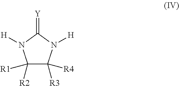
C1([R1])([R2])C([R3])([R4])N([H])C(=[Y])N1[H]
